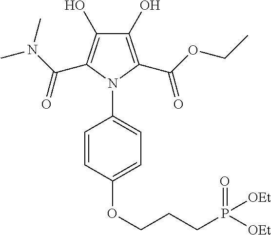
C1(O)=C(C(OCC)=O)N(C2=CC=C(OCCCP(=O)([OEt])[OEt])C=C2)C(C(N(C)C)=O)=C1O
